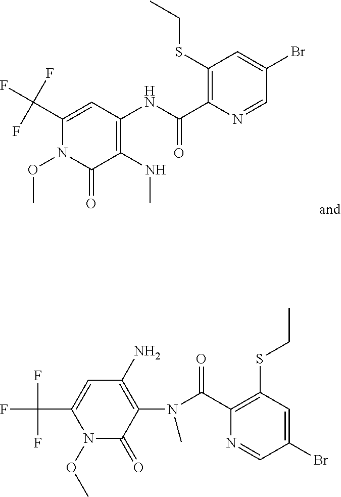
C1(SCC)=C(C(=O)NC2=C(NC)C(=O)N(OC)C(C(F)(F)F)=C2)N=CC(Br)=C1.N(C1=C(N)C=C(C(F)(F)F)N(OC)C1=O)(C)C(C1=C(SCC)C=C(Br)C=N1)=O
